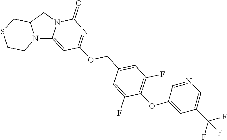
N12C3=CC(OCC4=CC(F)=C(OC5=CC(C(F)(F)F)=CN=C5)C(F)=C4)=NC(=O)N3CC1CSCC2
